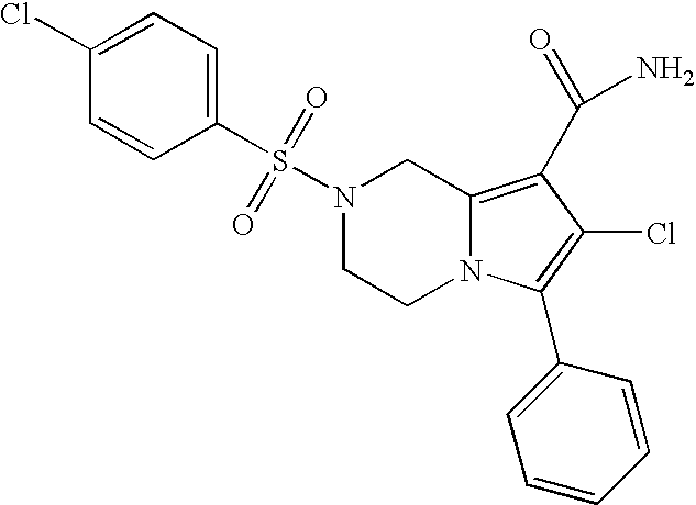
C1CN2C(=C(C(N)=O)C(Cl)=C2C2=CC=CC=C2)CN1S(=O)(=O)C1=CC=C(Cl)C=C1
